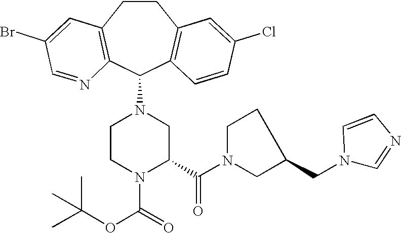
C1CC2=C(C(N3CCN(C(OC(C)(C)C)=O)C(C(N4CC(CN5C=NC=C5)CC4)=O)C3)C3=C1C=C(Cl)C=C3)N=CC(Br)=C2
